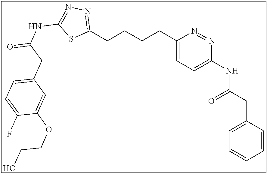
C1(CCCCC2=CC=C(NC(CC3=CC=CC=C3)=O)N=N2)=NN=C(NC(=O)CC2=CC=C(F)C(OCCO)=C2)S1
